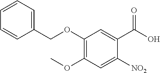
C1(COC2=C(OC)C=C([NO2])C(C(O)=O)=C2)=CC=CC=C1
